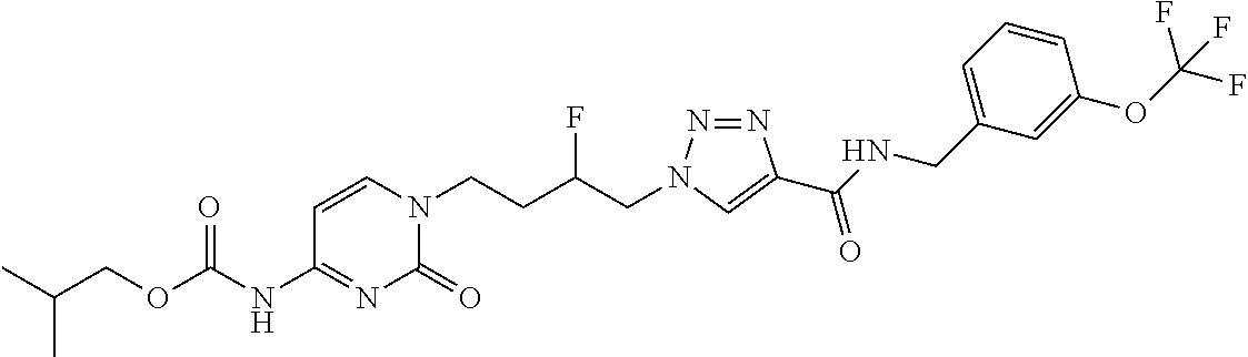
C1(NC(OCC(C)C)=O)=NC(=O)N(CCC(CN2N=NC(C(NCC3=CC=CC(OC(F)(F)F)=C3)=O)=C2)F)C=C1
